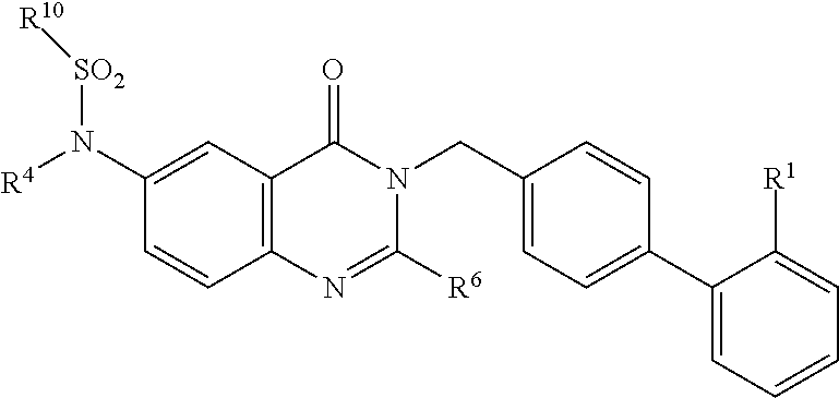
C1(N([R4])[SO2][R10])=CC2=C(C=C1)N=C([R6])N(CC1=CC=C(C3=CC=CC=C3[R1])C=C1)C2=O
